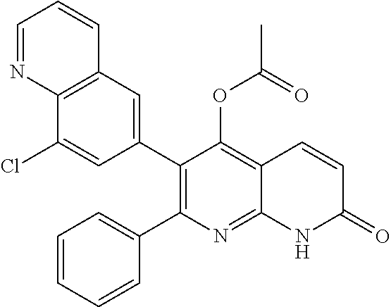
C12=C(C=C(C3=C(C4=CC=CC=C4)N=C4C(=C3OC(=O)C)C=CC(=O)N4)C=C1Cl)C=CC=N2
